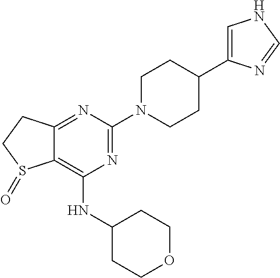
C12=NC(N3CCC(C4=CNC=N4)CC3)=NC(NC3CCOCC3)=C1S(=O)CC2
